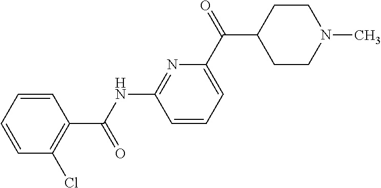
C1(C(NC2=NC(C(C3CCN(C)CC3)=O)=CC=C2)=O)=C(Cl)C=CC=C1
